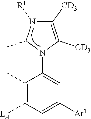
C1([CD3])=C([CD3])N(C2=CC([Ar1])=CC([LA])=C2C)C(C)N1[R1]
